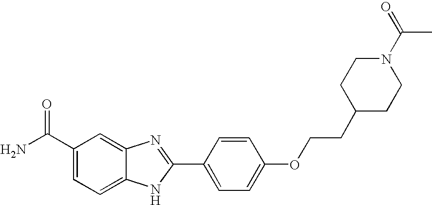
C12=CC(C(=O)N)=CC=C1NC(C1=CC=C(OCCC3CCN(C(=O)C)CC3)C=C1)=N2
